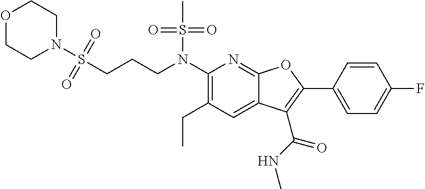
C1(N(CCCS(N2CCOCC2)(=O)=O)S(C)(=O)=O)=C(CC)C=C2C(=N1)OC(C1=CC=C(F)C=C1)=C2C(NC)=O
